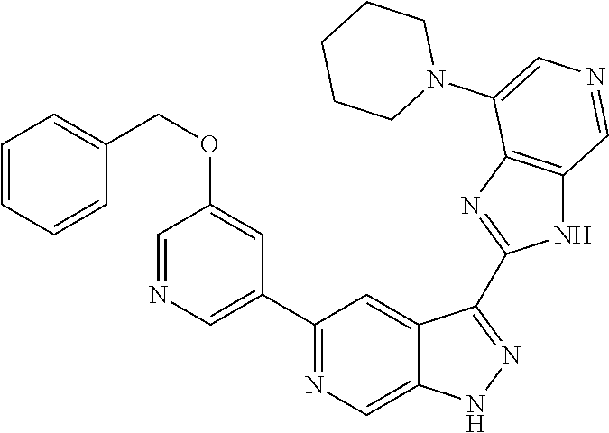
C1(C2=CN=CC(OCC3=CC=CC=C3)=C2)=NC=C2C(=C1)C(C1=NC3=C(N1)C=NC=C3N1CCCCC1)=NN2
